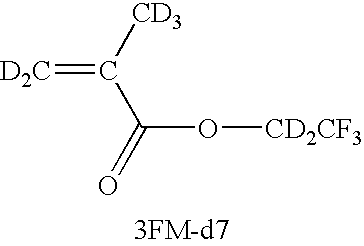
[D2C]=C([CD3])C(O[CD2CF3])=O
